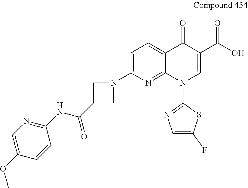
C1=C(N2CC(C(NC3=NC=C(OC)C=C3)=O)C2)N=C2C(=C1)C(=O)C(C(O)=O)=CN2C1=NC=C(F)S1
